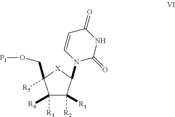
C1([R3])([R4])C([R2])([R1])C(N2C(=O)NC(=O)C=C2)[X]C1([R5])CO[P1]
